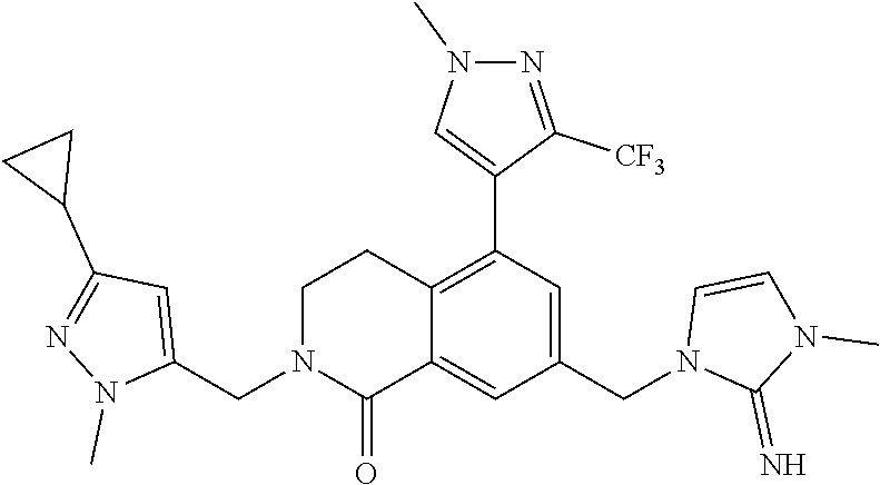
C12=C(C3=CN(C)N=C3[CF3])C=C(CN3C(=N)N(C)C=C3)C=C1C(=O)N(CC1=CC(C3CC3)=NN1C)CC2
